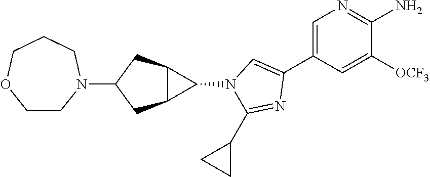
C1=C(C2=CN(C3C4C3CC(N3CCOCCC3)C4)C(C3CC3)=N2)C=C([OCF3])C(N)=N1
